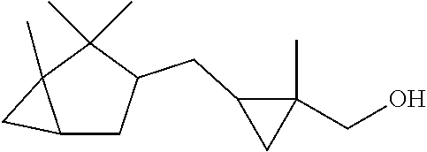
C12CC(CC3CC3(CO)C)C(C)(C)C1(C)C2
